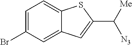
BrC1=CC=C2C(=C1)C=C(C([Me])[N3])S2
